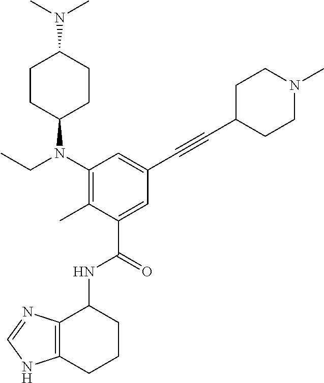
C1(NC(C2=CC(C#CC3CCN(C)CC3)=CC(N(C3CCC(N(C)C)CC3)CC)=C2C)=O)C2=C(CCC1)NC=N2
